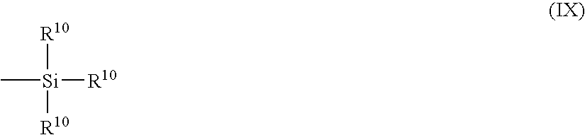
[R10][Si]([R10])(C)[R10]
